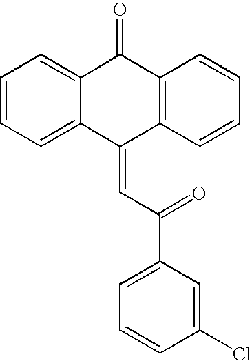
C12=CC=CC=C1C(=O)C1=C(C2=CC(=O)C2=CC=CC(Cl)=C2)C=CC=C1
